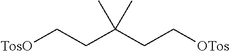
[OTos]CCC(CC[TosO])(C)C
